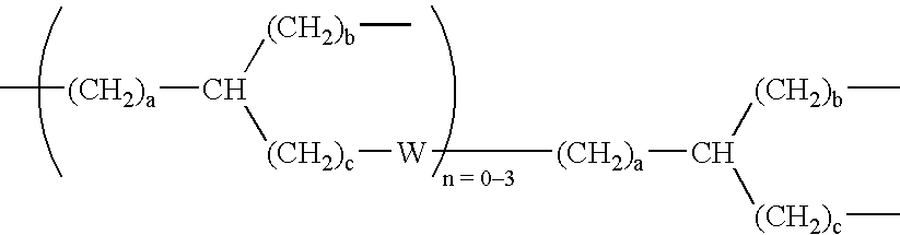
C[(CH2)a]C([(CH2)b]C)[(CH2)c][W][(CH2)a]C([(CH2)b]C)[(CH2)c]C
